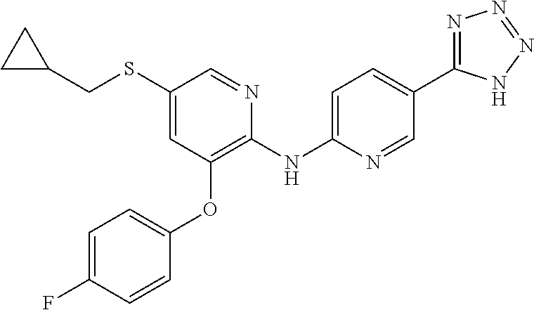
C1(SCC2CC2)=CC(OC2=CC=C(F)C=C2)=C(NC2=CC=C(C3=NN=NN3)C=N2)N=C1
